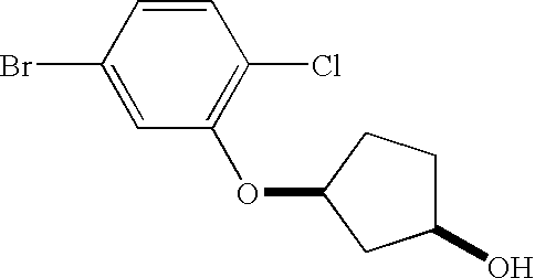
C1=CC(Br)=CC(OC2CC(O)CC2)=C1Cl
